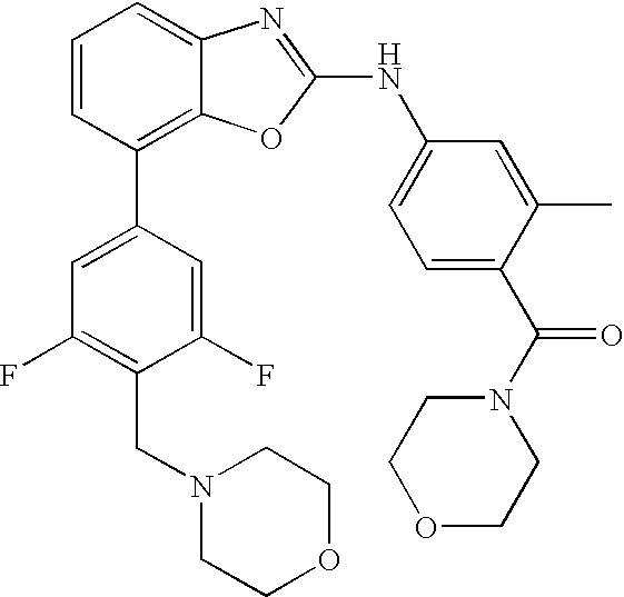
C1=CC(C2=CC(F)=C(CN3CCOCC3)C(F)=C2)=C2C(=C1)N=C(NC1=CC=C(C(N3CCOCC3)=O)C(C)=C1)O2
